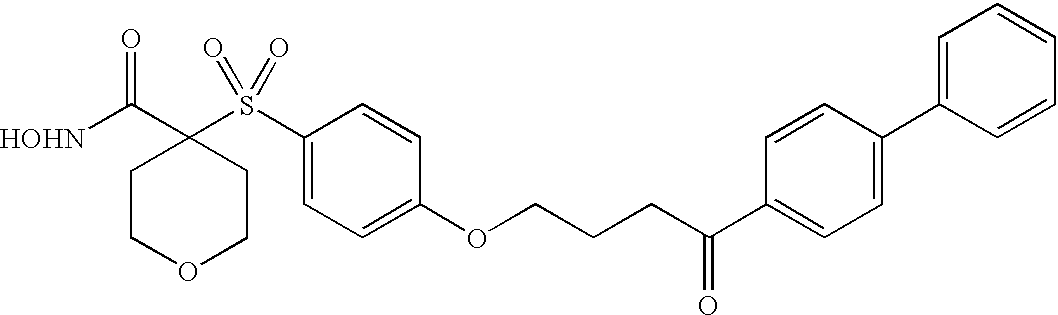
[HOHN]C(C1(S(C2=CC=C(OCCCC(C3=CC=C(C4=CC=CC=C4)C=C3)=O)C=C2)(=O)=O)CCOCC1)=O
